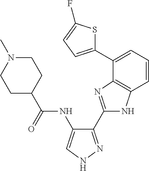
C1(C2=NC3=C(N2)C=CC=C3C2=CC=C(F)S2)=NNC=C1NC(C1CCN(C)CC1)=O
